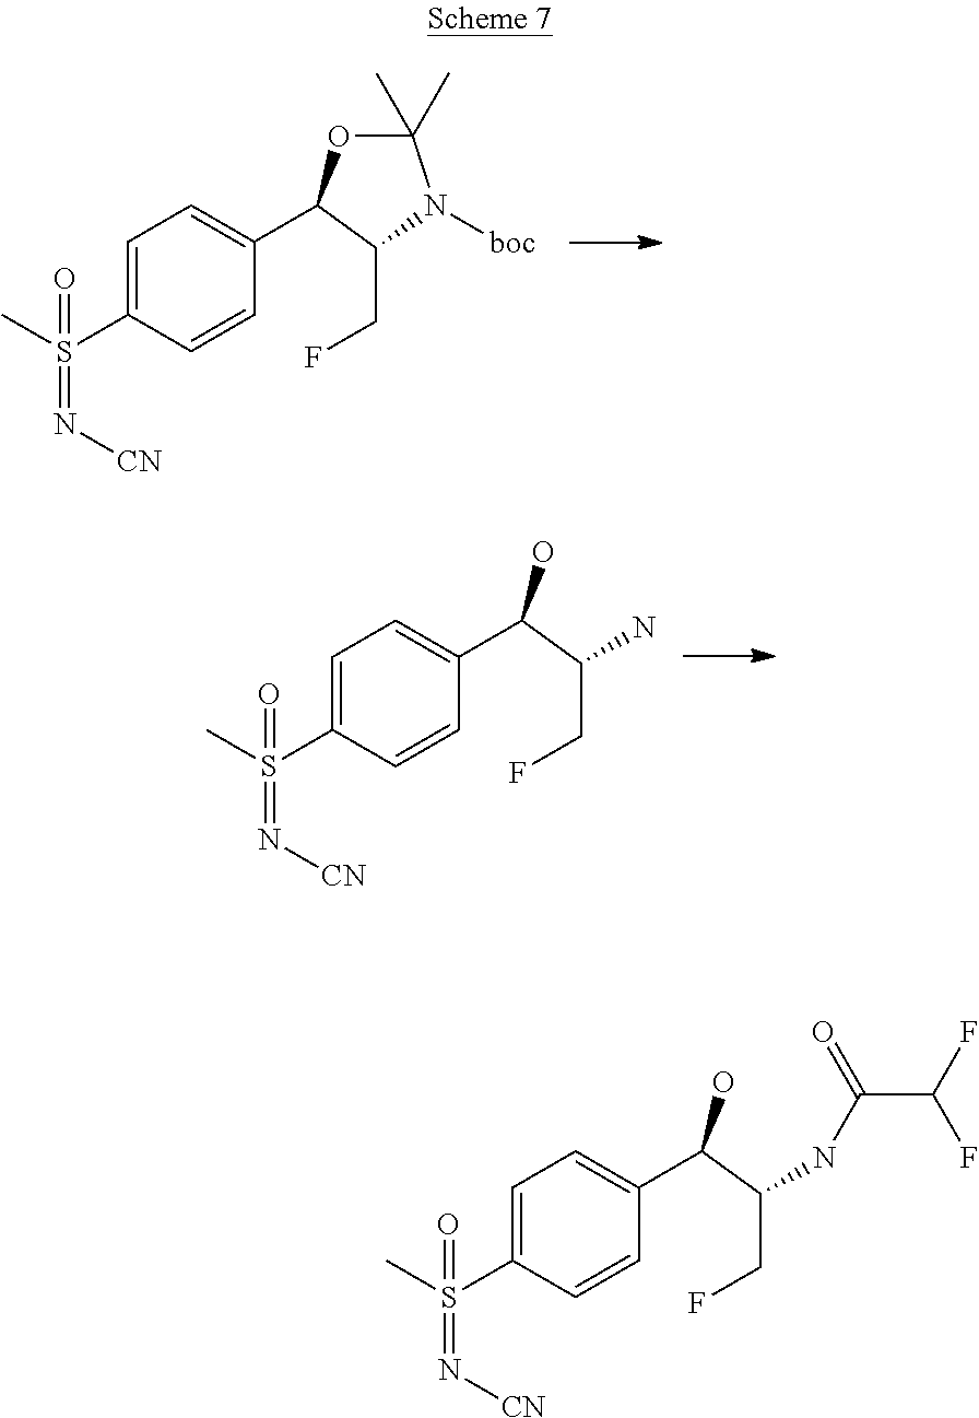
C1=C(S(C)(=O)=N[CN])C=CC(C2OC(C)(C)N([boc])C2CF)=C1.C1=C(S(C)(=O)=N[CN])C=CC(C(O)C(N)CF)=C1.C1=C(S(C)(=O)=N[CN])C=CC(C(O)C(NC(C(F)F)=O)CF)=C1
